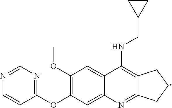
C12=C(NCC3CC3)C3=CC(OC)=C(OC4=NC=NC=C4)C=C3N=C1CCC2
